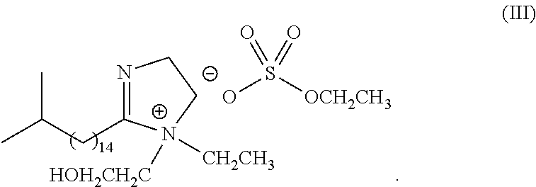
N1=C(CC(C)C)[N+]([HOH2CH2C])([CH2CH3])CC1.[O-]S([OCH2CH3])(=O)=O
